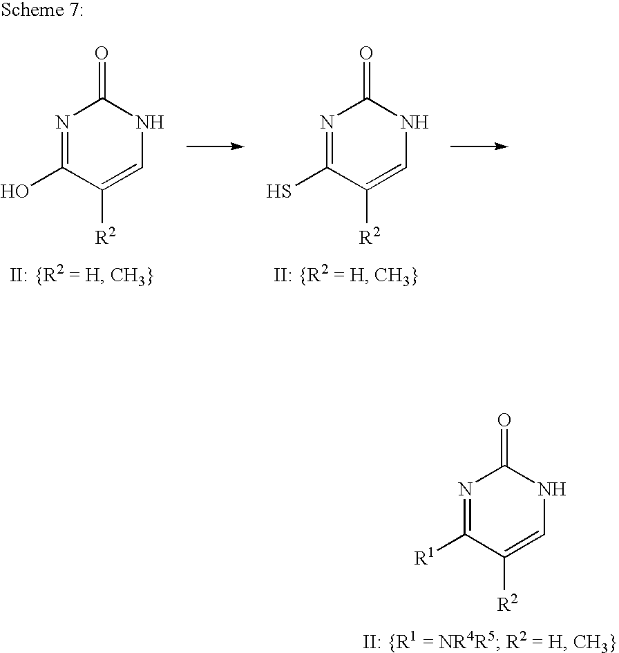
N1=C([R1])C([R2])=CNC1=O.N1=C(O)C([R2])=CNC1=O.N1=C(S)C([R2])=CNC1=O
